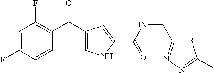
C1=C(F)C=CC(C(C2=CNC(C(NCC3=NN=C(C)S3)=O)=C2)=O)=C1F
